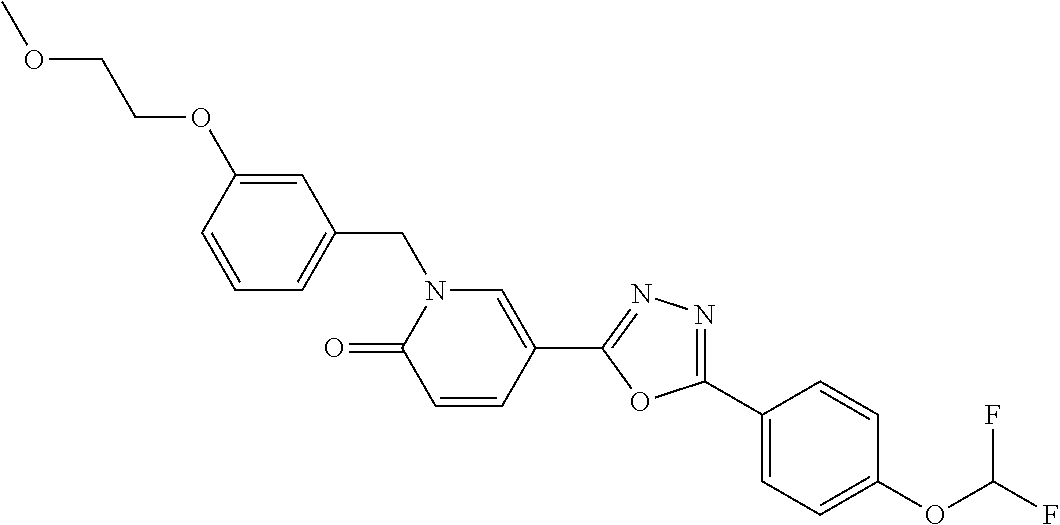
C1(C2=CC=C(OC(F)F)C=C2)=NN=C(C2=CN(CC3=CC=CC(OCCOC)=C3)C(=O)C=C2)O1
